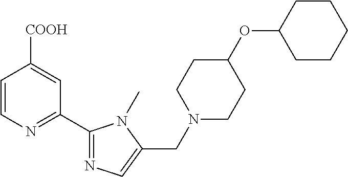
C1=CN=C(C2=NC=C(CN3CCC(OC4CCCCC4)CC3)N2C)C=C1[COOH]
